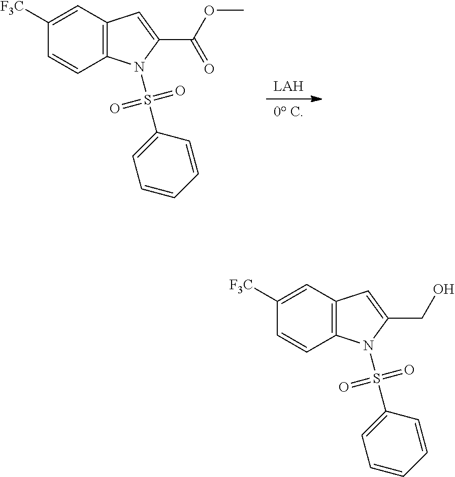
[0 C].[LAH].C1=CC2=C(C=C1[F3C])C=C(C(OC)=O)N2S(C1=CC=CC=C1)(=O)=O.C1=CC2=C(C=C1[F3C])C=C(CO)N2S(C1=CC=CC=C1)(=O)=O
